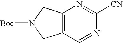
C12=C(C=NC([CN])=N1)CN([Boc])C2
